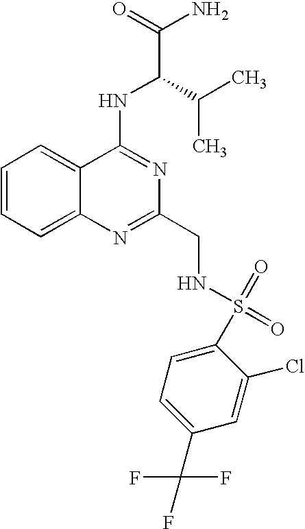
C1=CC=C2C(=C1)C(NC(C(N)=O)C(C)C)=NC(CNS(=O)(=O)C1=CC=C(C(F)(F)F)C=C1Cl)=N2
